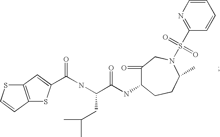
C(NC(CC(C)C)C(NC1C(=O)CN(S(C2=NC=CC=C2)(=O)=O)C(C)CC1)=O)(=O)C1=CC2=C(C=CS2)S1
